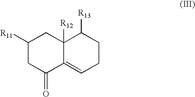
C1([R11])CC(=O)C2=CCCC([R13])C2([R12])C1
